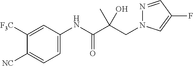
C(C(C(NC1=CC=C([NC])C([F3C])=C1)=O)(O)C)N1N=CC(F)=C1
